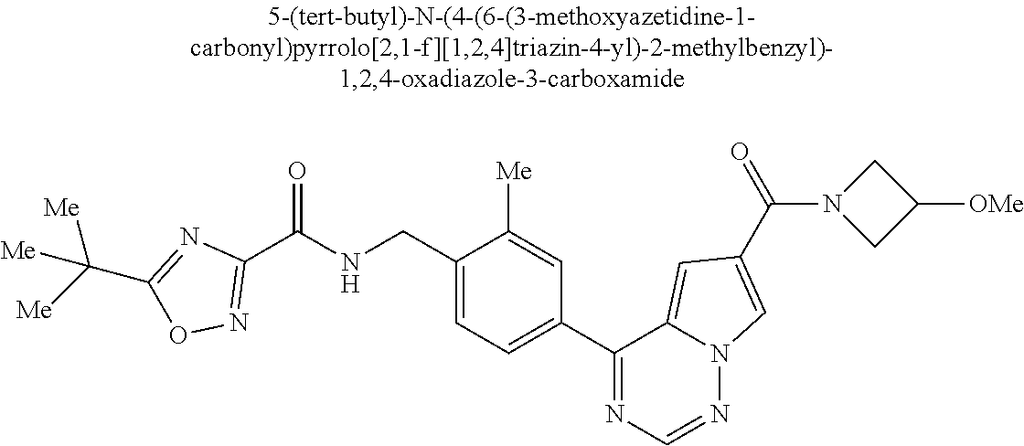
C1(C(NCC2=CC=C(C3=NC=NN4C3=CC(C(N3CC([OMe])C3)=O)=C4)C=C2[Me])=O)=NOC(C([Me])([Me])[Me])=N1
